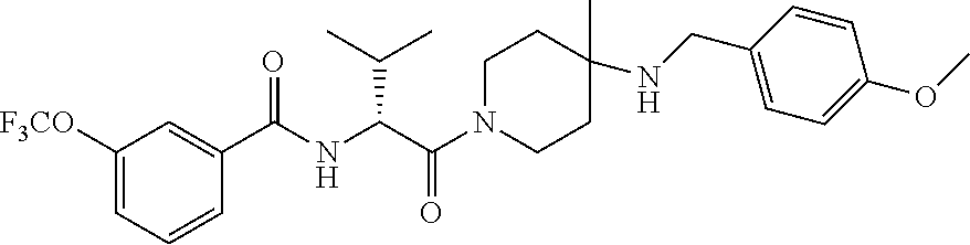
C1([F3CO])=CC=CC(C(NC(C(N2CCC(C)(NCC3=CC=C(OC)C=C3)CC2)=O)C(C)C)=O)=C1
